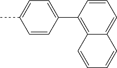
C1(C2=C3C(=CC=C2)C=CC=C3)=CC=C(C)C=C1
